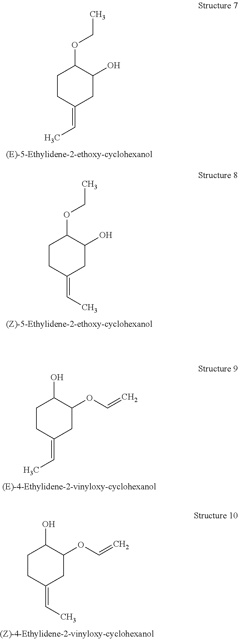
C1CC(=CC)CC(O)C1OCC.C1CC(=CC)CC(O)C1OCC.C1CC(=CC)CC(OC=C)C1O.C1CC(=CC)CC(OC=C)C1O
